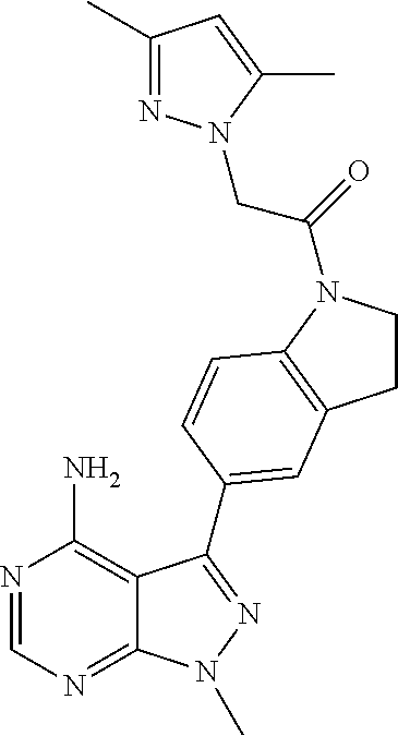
N1=CN=C2C(=C1N)C(C1=CC3=C(N(C(=O)CN4N=C(C)C=C4C)CC3)C=C1)=NN2C
